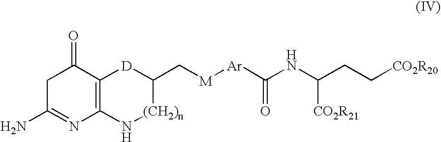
C1C(N)=NC2=C(C1=O)[D]C(C[M][Ar]C(NC(CC[CO2R20])[CO2R21])=O)[(CH2)n]N2
